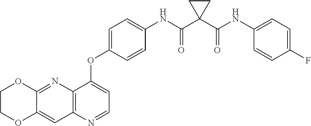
C12=C(N=CC=C1OC1=CC=C(NC(C3(C(NC4=CC=C(F)C=C4)=O)CC3)=O)C=C1)C=C1C(=N2)OCCO1
